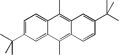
C12=CC(C(C)(C)C)=CC=C1C(C)=C1C(=C2C)C=CC(C(C)(C)C)=C1
